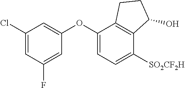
C1(Cl)=CC(F)=CC(OC2=CC=C([SO2CF2H])C3=C2CCC3O)=C1
